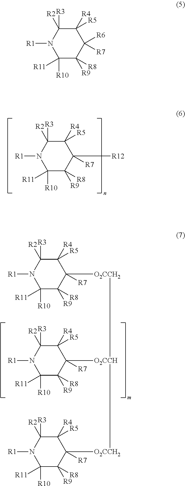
C1([R11])([R10])C([R9])([R8])C([R12])([R7])C([R5])([R4])C([R2])([R3])N1[R1].C1([R11])([R10])C([R9])([R8])C([O2CCH]([O2CCH2]C2([R7])C([R9])([R8])C([R11])([R10])N([R1])C([R2])([R3])C2([R5])[R4])[O2CCH2]C2([R7])C([R9])([R8])C([R11])([R10])N([R1])C([R2])([R3])C2([R5])[R4])([R7])C([R5])([R4])C([R2])([R3])N1[R1].C1([R11])([R10])C([R9])([R8])C([R6])([R7])C([R5])([R4])C([R2])([R3])N1[R1]
